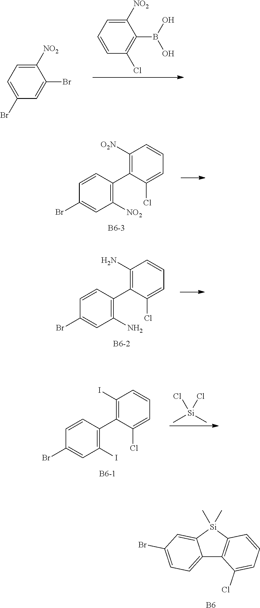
C1([NO2])=CC=C(Br)C=C1Br.C1([NO2])=CC=CC(Cl)=C1B(O)O.C1=CC(Br)=CC([NO2])=C1C1=C([O2N])C=CC=C1Cl.[B6-3].C12=CC=C(Br)C=C1[Si](C)(C)C1=C2C(Cl)=CC=C1.[B6].C1=CC(Br)=CC(N)=C1C1=C(N)C=CC=C1Cl.[B6-2].C[Si](C)(Cl)Cl.C1=CC(Br)=CC(I)=C1C1=C(I)C=CC=C1Cl.[B6-1]
